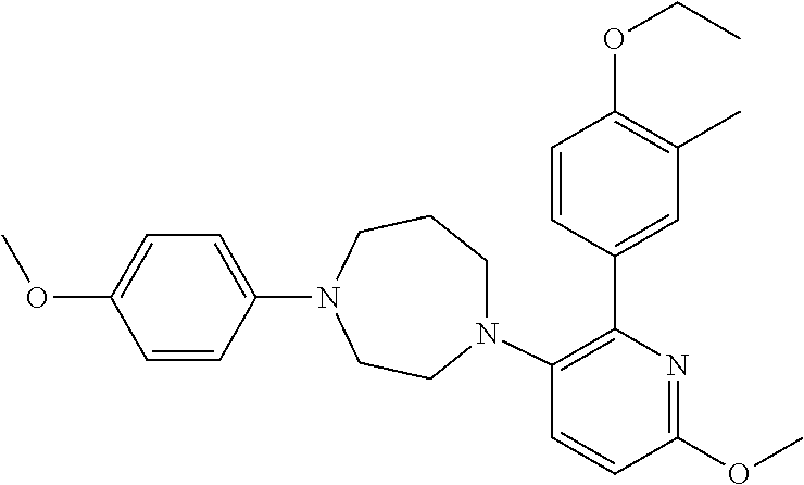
C1=CC(N2CCCN(C3=C(C4=CC(C)=C(OCC)C=C4)N=C(OC)C=C3)CC2)=CC=C1OC
